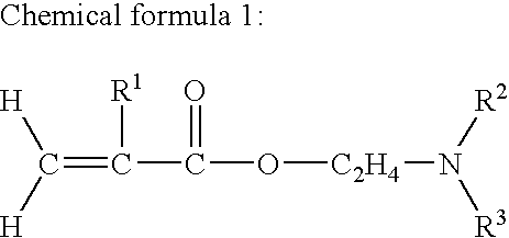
[H]C([H])=C([R1])C(=O)O[C2H4]N([R2])[R3]
